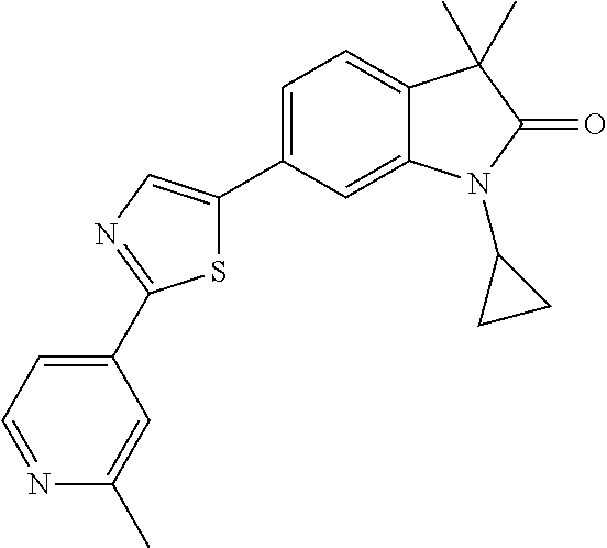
C1=C(C2=CN=C(C3=CC=NC(C)=C3)S2)C=C2C(=C1)C(C)(C)C(=O)N2C1CC1
